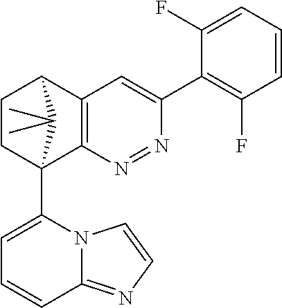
C1(F)=CC=CC(F)=C1C1=CC2=C(N=N1)C1(C3=CC=CC4=NC=CN34)CCC2C1(C)C
